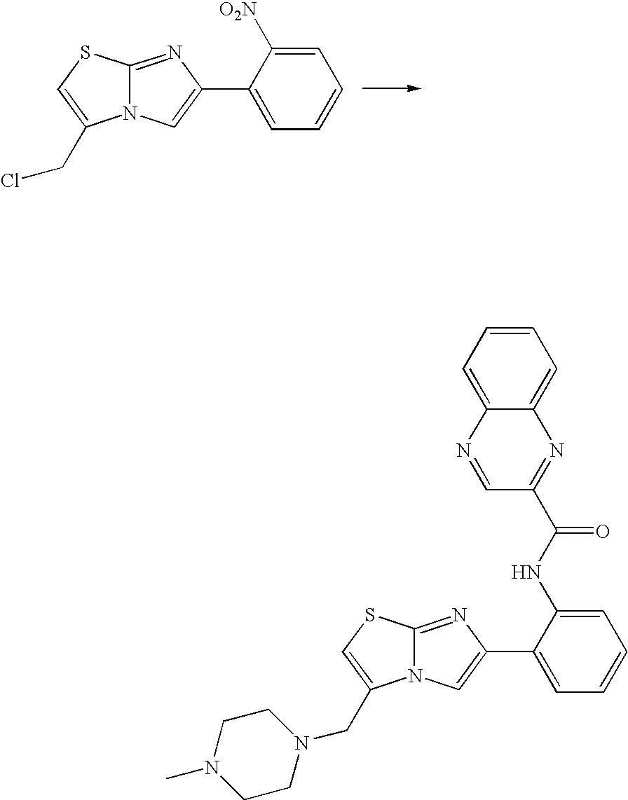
C12=NC(C3=CC=CC=C3[O2N])=CN1C(CCl)=CS2.C12=NC(C3=CC=CC=C3NC(=O)C3=NC4=CC=CC=C4N=C3)=CN1C(CN1CCN(C)CC1)=CS2
